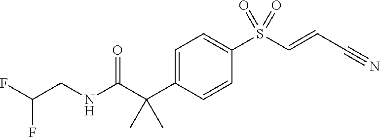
N(C(C(C1=CC=C(S(C=CC#N)(=O)=O)C=C1)(C)C)=O)CC(F)F
